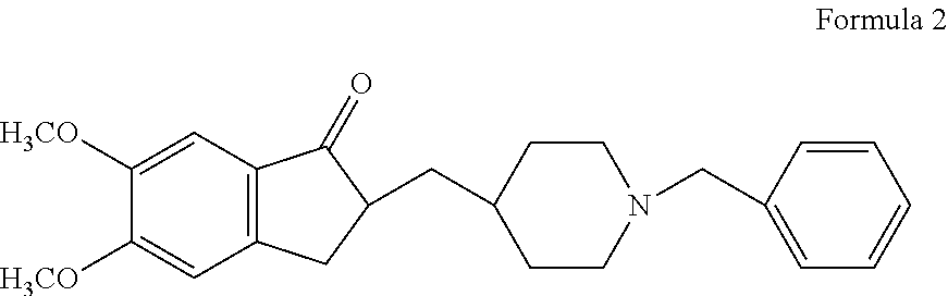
C1([H3CO])=CC2=C(C=C1[H3CO])C(=O)C(CC1CCN(CC3=CC=CC=C3)CC1)C2
